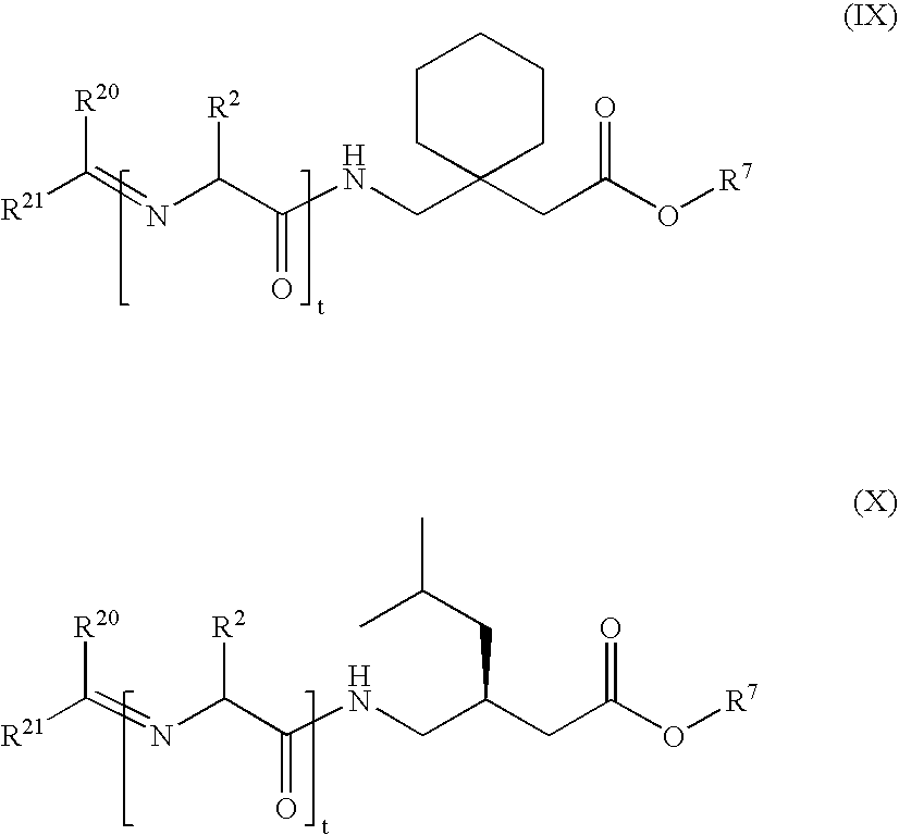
C(=NC(C(NCC1(CC(O[R7])=O)CCCCC1)=O)[R2])([R20])[R21].C(=NC(C(NCC(CC(O[R7])=O)CC(C)C)=O)[R2])([R21])[R20]
